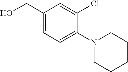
C1(CO)=CC=C(N2CCCCC2)C(Cl)=C1
